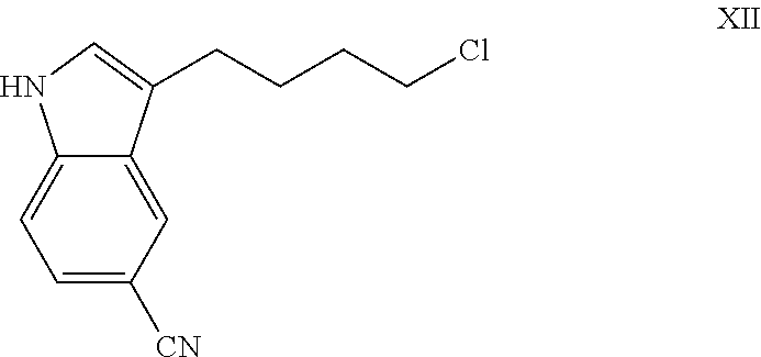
C1=C([CN])C=C2C(=C1)NC=C2CCCCCl
